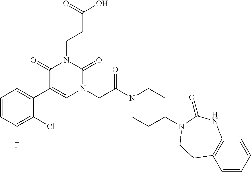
C1=CC(F)=C(Cl)C(C2=CN(CC(N3CCC(N4C(=O)NC5=C(C=CC=C5)CC4)CC3)=O)C(=O)N(CCC(O)=O)C2=O)=C1
